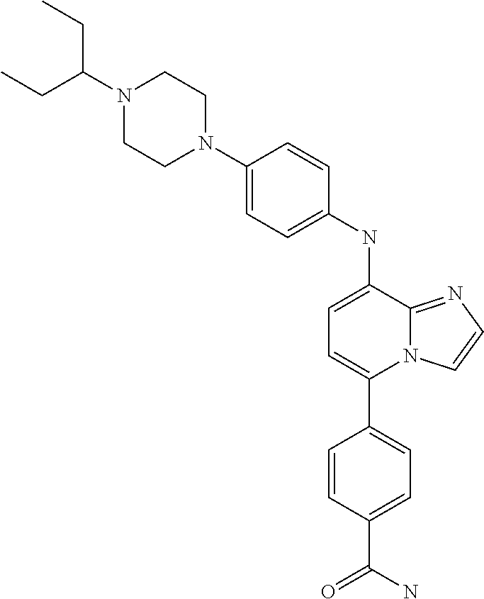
C1(C2=CC=C(NC3=CC=C(N4CCN(C(CC)CC)CC4)C=C3)C3=NC=CN23)=CC=C(C(N)=O)C=C1
